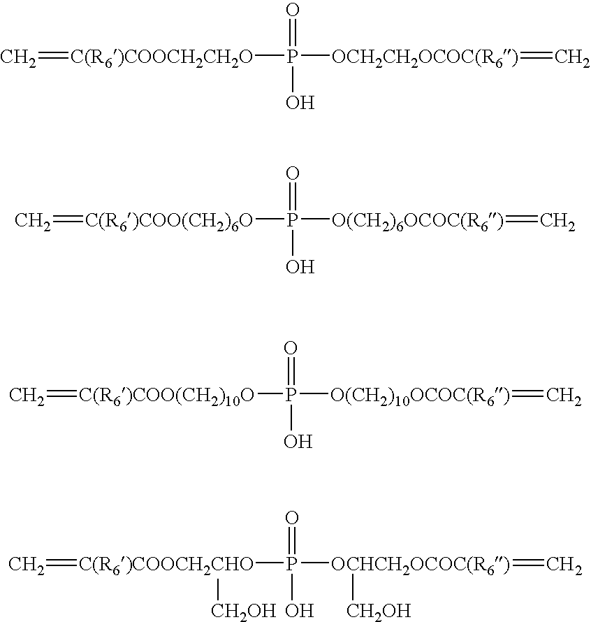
C=[C(R6)COOCH2CH2O]P([OCH2CH2OCOC(R6)]=C)(=O)O.C=[C(R6)COO(CH2)6O]P([O(CH2)6OCOC(R6)]=C)(=O)O.C=[C(R6)COO(CH2)10O]P([O(CH2)10OCOC(R6)]=C)(=O)O.C=[C(R6)COOCH2CHO](P([OCHCH2OCOC(R6)](=C)[CH2OH])(=O)O)[CH2OH]
